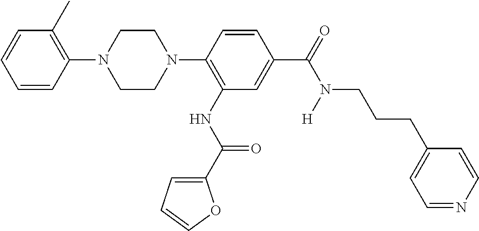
C1CN(C2=C(NC(C3=CC=CO3)=O)C=C(C(=O)N(CCCC3=CC=NC=C3)[H])C=C2)CCN1C1=C(C)C=CC=C1
